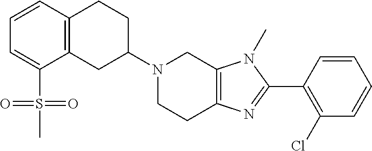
C12=C(CC(N3CCC4=C(C3)N(C)C(C3=C(Cl)C=CC=C3)=N4)CC1)C(S(C)(=O)=O)=CC=C2
